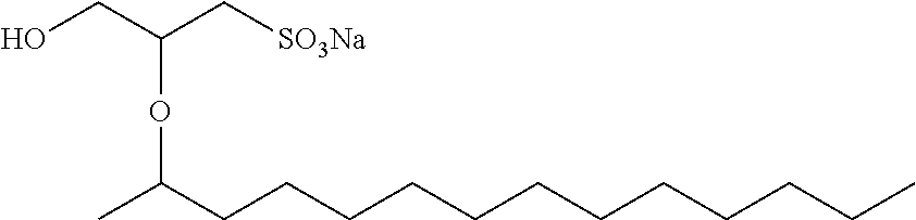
OCC(C[SO3Na])OC(C)CCCCCCCCCCCC
